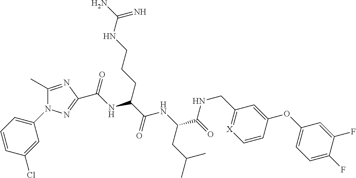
C1(C)=NC(C(NC(C(=O)NC(CC(C)C)C(NCC2=[X]C=CC(OC3=CC=C(F)C(F)=C3)=C2)=O)CCCNC(N)=N)=O)=NN1C1=CC=CC(Cl)=C1
